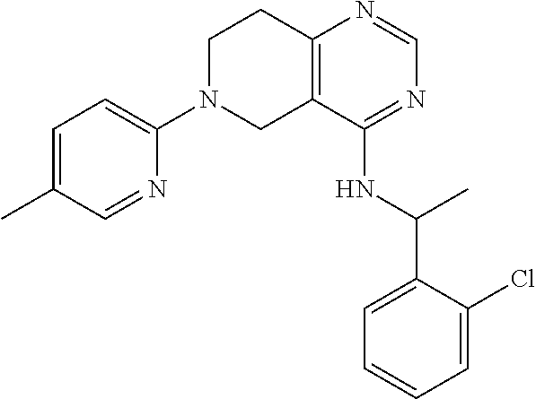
C1=NC(N2CCC3=C(C2)C(NC(C2=CC=CC=C2Cl)C)=NC=N3)=CC=C1C
